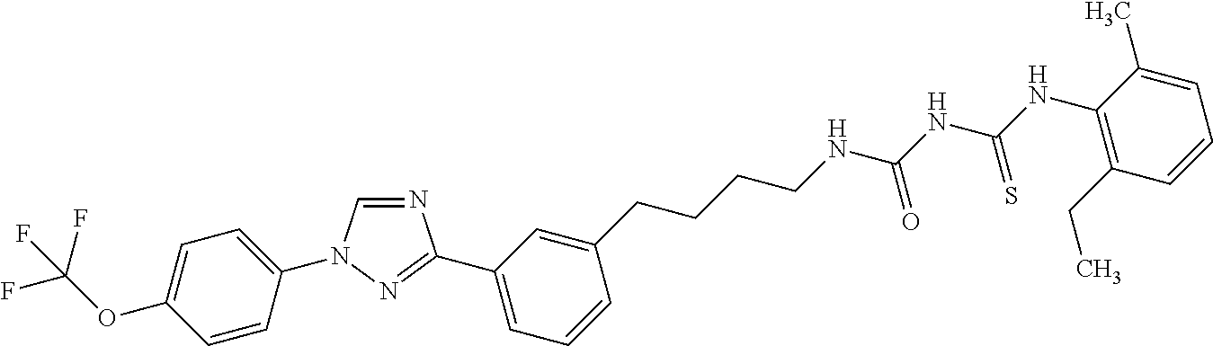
C1=CC(N2C=NC(C3=CC=CC(CCCCNC(NC(NC4=C(CC)C=CC=C4C)=S)=O)=C3)=N2)=CC=C1OC(F)(F)F
